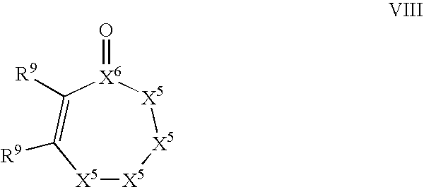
[X5]1[X5][X5][X5][X6](=O)C([R9])=C1[R9]
